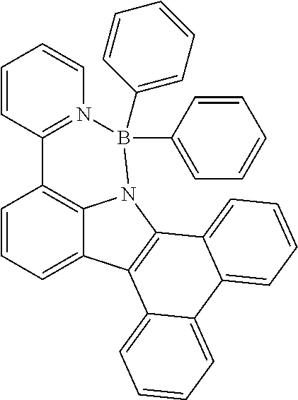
C1=CC=C2C3=C1C1=N(C=CC=C1)B(C1=CC=CC=C1)(C1=CC=CC=C1)N3C1=C2C2=CC=CC=C2C2=CC=CC=C12
